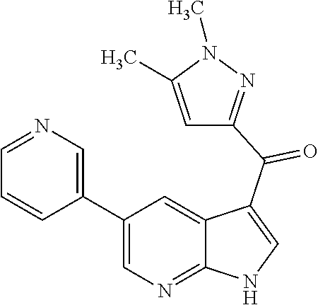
C1(C2=CN=CC=C2)=CN=C2C(=C1)C(C(=O)C1=NN(C)C(C)=C1)=CN2
